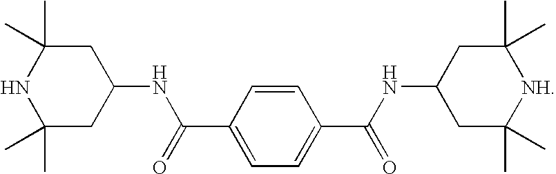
C1C(C)(C)NC(C)(C)CC1NC(=O)C1=CC=C(C(=O)NC2CC(C)(C)[NH]C(C)(C)C2)C=C1
